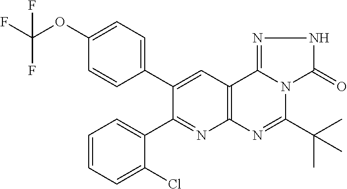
C1=CC=C(Cl)C(C2=NC3=C(C=C2C2=CC=C(OC(F)(F)F)C=C2)C2=NNC(=O)N2C(C(C)(C)C)=N3)=C1
